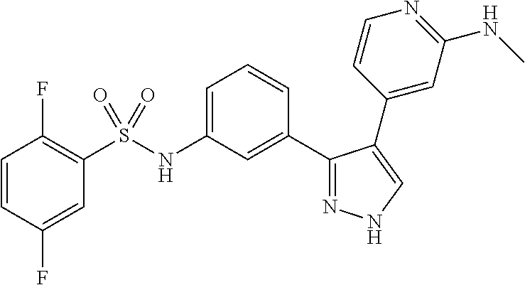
C1=C(NS(C2=C(F)C=CC(F)=C2)(=O)=O)C=C(C2=NNC=C2C2=CC(NC)=NC=C2)C=C1
